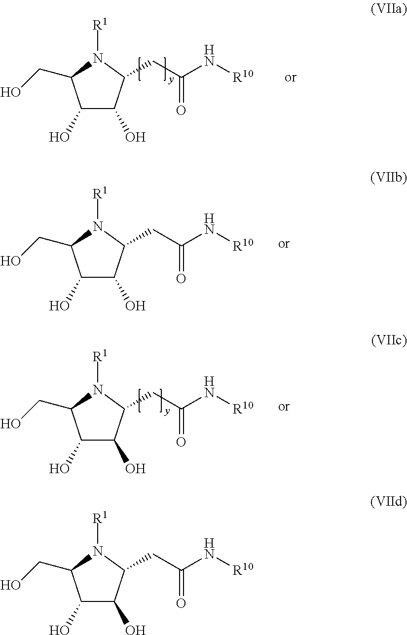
C1(O)C(O)C(CC(N[R10])=O)N([R1])C1CO.C1(O)C(O)C(CC(N[R10])=O)N([R1])C1CO.C1(O)C(O)C(CC(N[R10])=O)N([R1])C1CO.C1(O)C(O)C(CC(N[R10])=O)N([R1])C1CO
